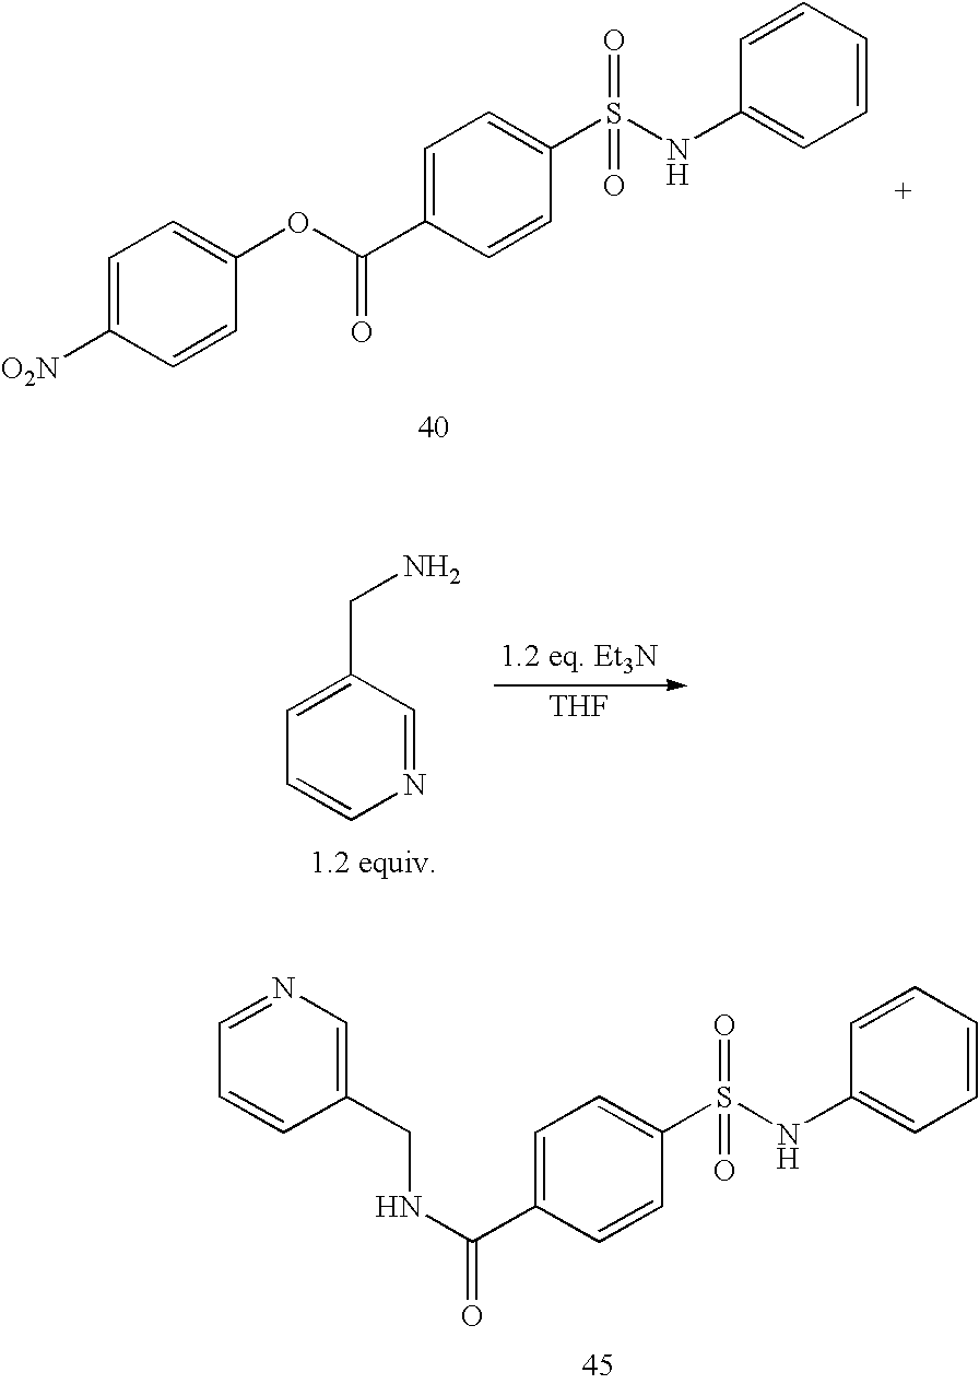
C1=C([O2N])C=CC(OC(C2=CC=C(S(NC3=CC=CC=C3)(=O)=O)C=C2)=O)=C1.[THF].C1=C(CN)C=NC=C1.N(C(C1=CC=C(S(NC2=CC=CC=C2)(=O)=O)C=C1)=O)CC1=CN=CC=C1
